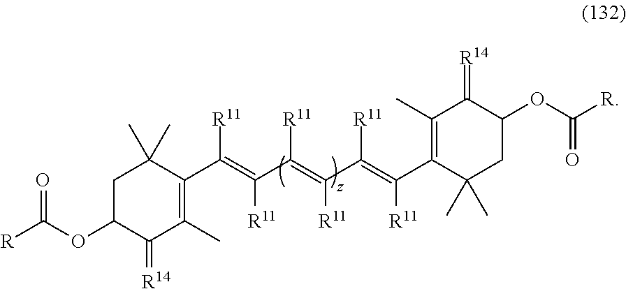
C1C(OC([R])=O)C(=[R14])C(C)=C(C(=C(C(=C(C(=C(C2=C(C)C(=[R14])C(OC([R])=O)CC2(C)C)[R11])[R11])[R11])[R11])[R11])[R11])C1(C)C
